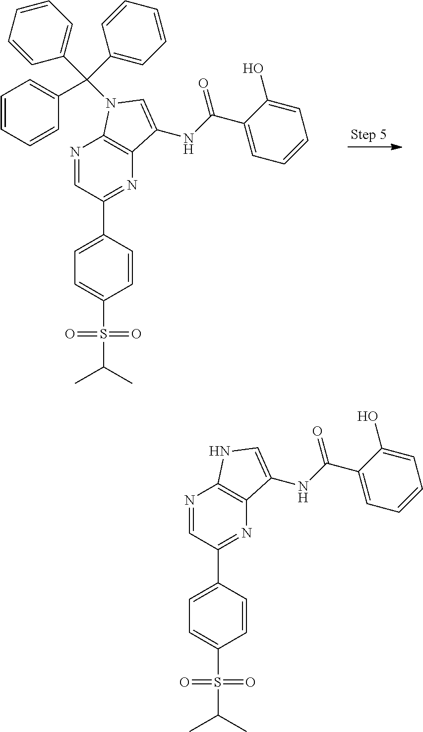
N1=CC(C2=CC=C(S(=O)(=O)C(C)C)C=C2)=NC2=C1N(C(C1=CC=CC=C1)(C1=CC=CC=C1)C1=CC=CC=C1)C=C2NC(C1=CC=CC=C1O)=O.N1=CC(C2=CC=C(S(=O)(=O)C(C)C)C=C2)=NC2=C1NC=C2NC(C1=CC=CC=C1O)=O
